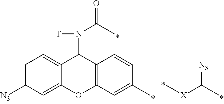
[T]N(C(C)=O)C1C2=CC=C([N3])C=C2OC2=C1C=CC(C)=C2.C[X]C(C)[N3]
